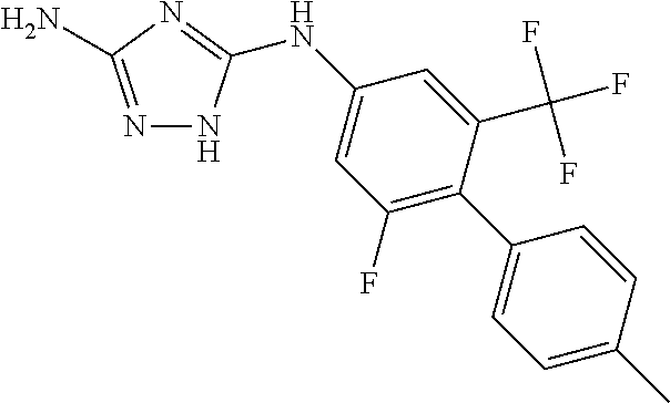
N1=C(N)N=C(NC2=CC(F)=C(C3=CC=C(C)C=C3)C(C(F)(F)F)=C2)N1
